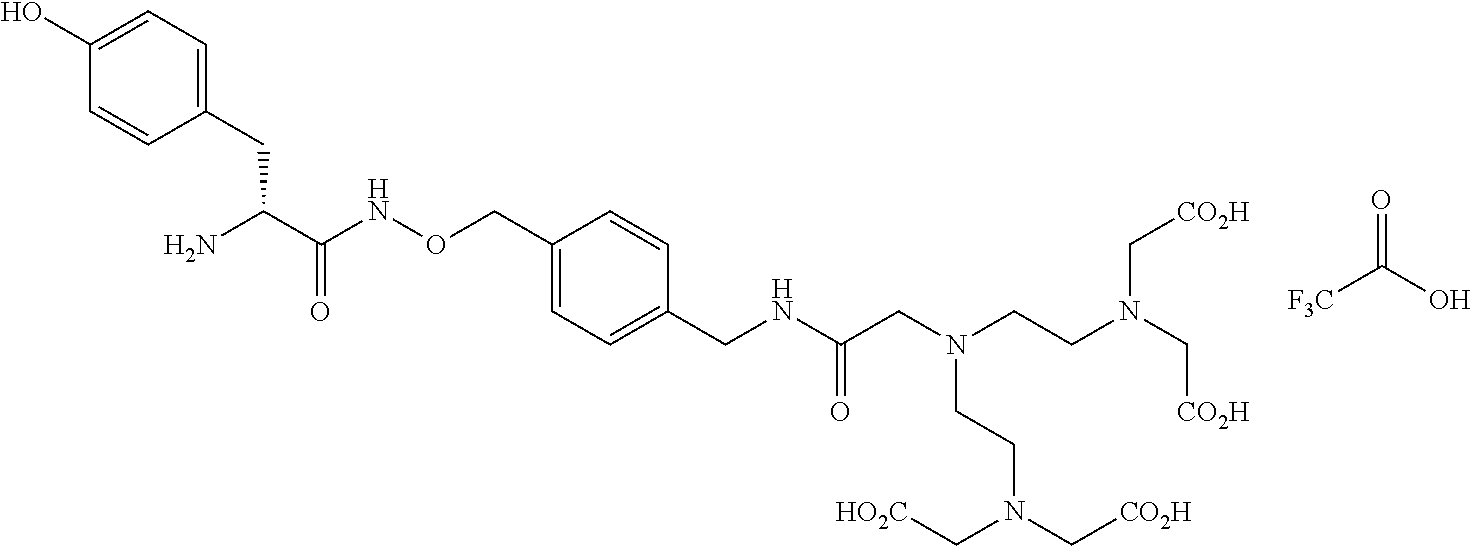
[F3C]C(O)=O.C1(CC(C(NOCC2=CC=C(CNC(CN(CCN(C[CO2H])C[CO2H])CCN(C[CO2H])C[HO2C])=O)C=C2)=O)N)=CC=C(O)C=C1
